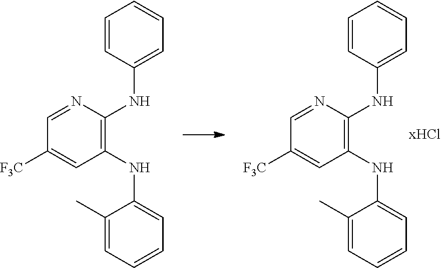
C1([F3C])=CC(NC2=CC=CC=C2C)=C(NC2=CC=CC=C2)N=C1.C1([F3C])=CC(NC2=CC=CC=C2C)=C(NC2=CC=CC=C2)N=C1
